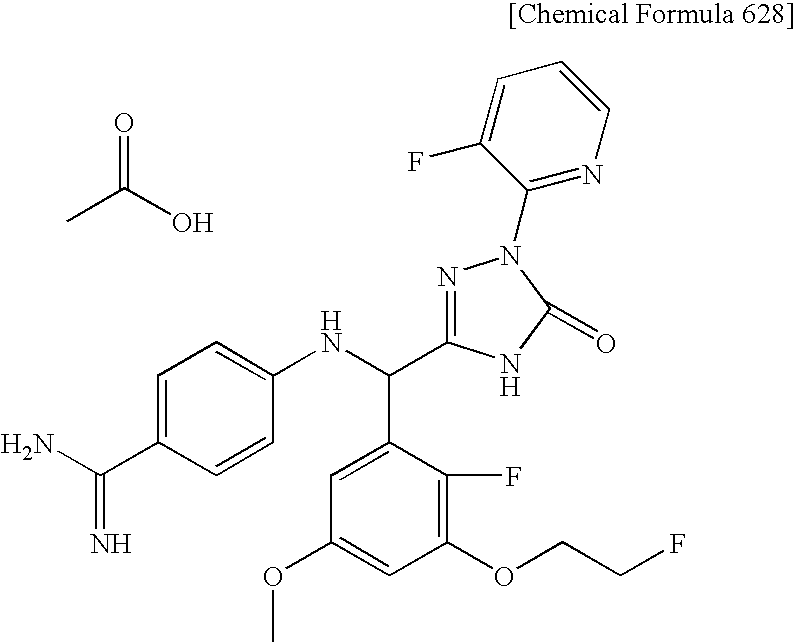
C1=C(C(N)=N)C=CC(NC(C2=CC(OC)=CC(OCCF)=C2F)C2=NN(C3=NC=CC=C3F)C(=O)N2)=C1.O=C(O)C
